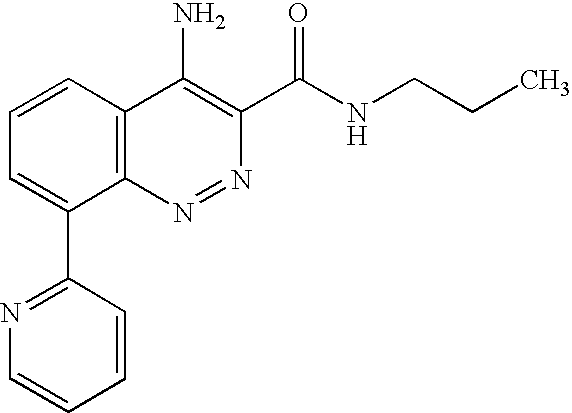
C1=CC2=C(C(C3=NC=CC=C3)=C1)N=NC(C(NCCC)=O)=C2N
